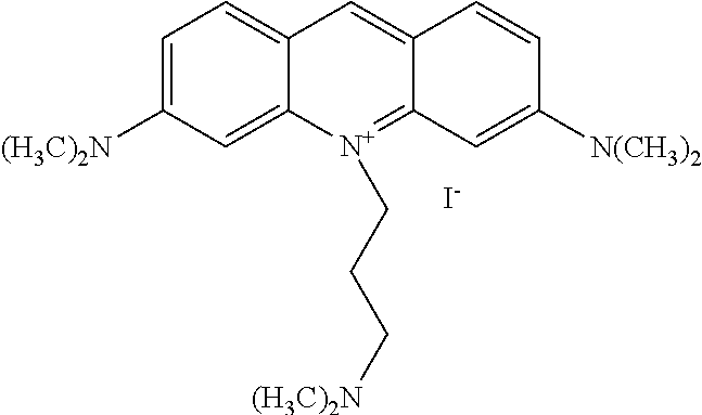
C1=C([(H3C)2N])C=C2C(=C1)C=C1C(=[N+]2CCC[(H3C)2N])C=C([N(CH3)2])C=C1.[I-]
